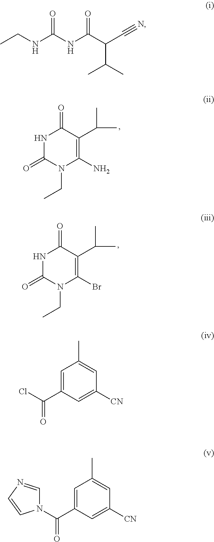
N1C(=O)N(CC)C(N)=C(C(C)C)C1=O.N1C(=O)N(CC)C(Br)=C(C(C)C)C1=O.CCNC(NC(C(C#N)C(C)C)=O)=O.C1=C(C(Cl)=O)C=C([CN])C=C1C.C1=C(C(N2C=NC=C2)=O)C=C([CN])C=C1C
